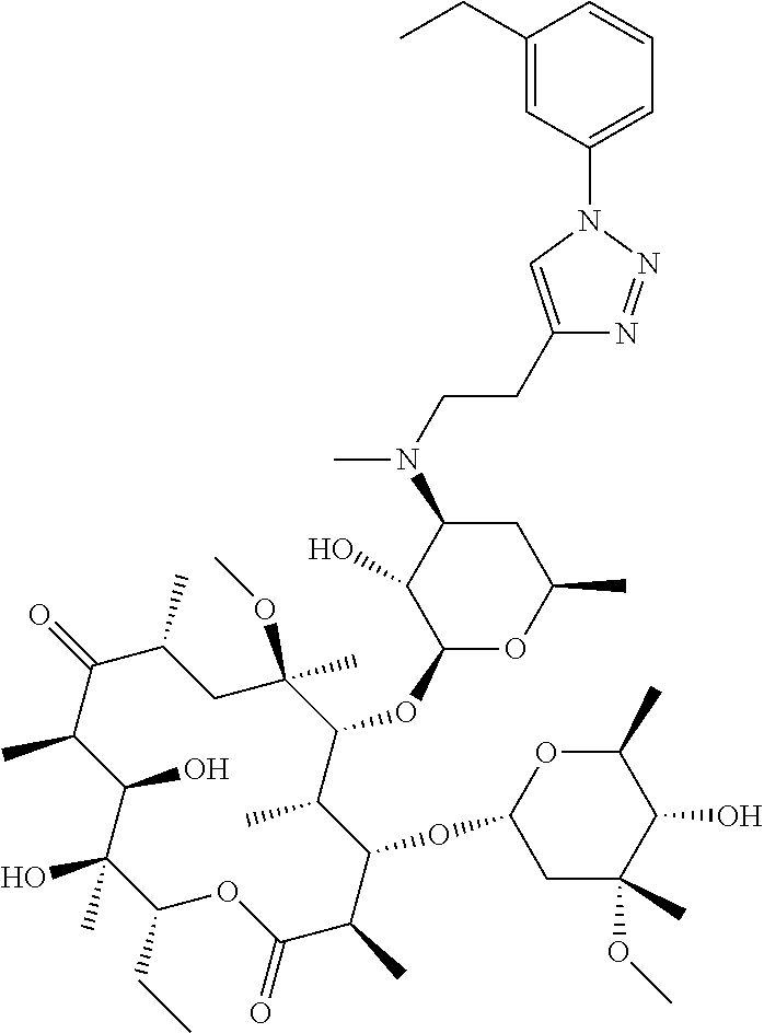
C1(CC)C(C)(O)C(O)C(C)C(=O)C(C)CC(OC)(C)C(OC2OC(C)CC(N(C)CCC3=CN(C4=CC=CC(CC)=C4)N=N3)C2O)C(C)C(OC2CC(C)(OC)C(O)C(C)O2)C(C)C(=O)O1
